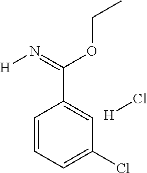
C1=CC=C(Cl)C=C1C(=N[H])OCC.[H]Cl
